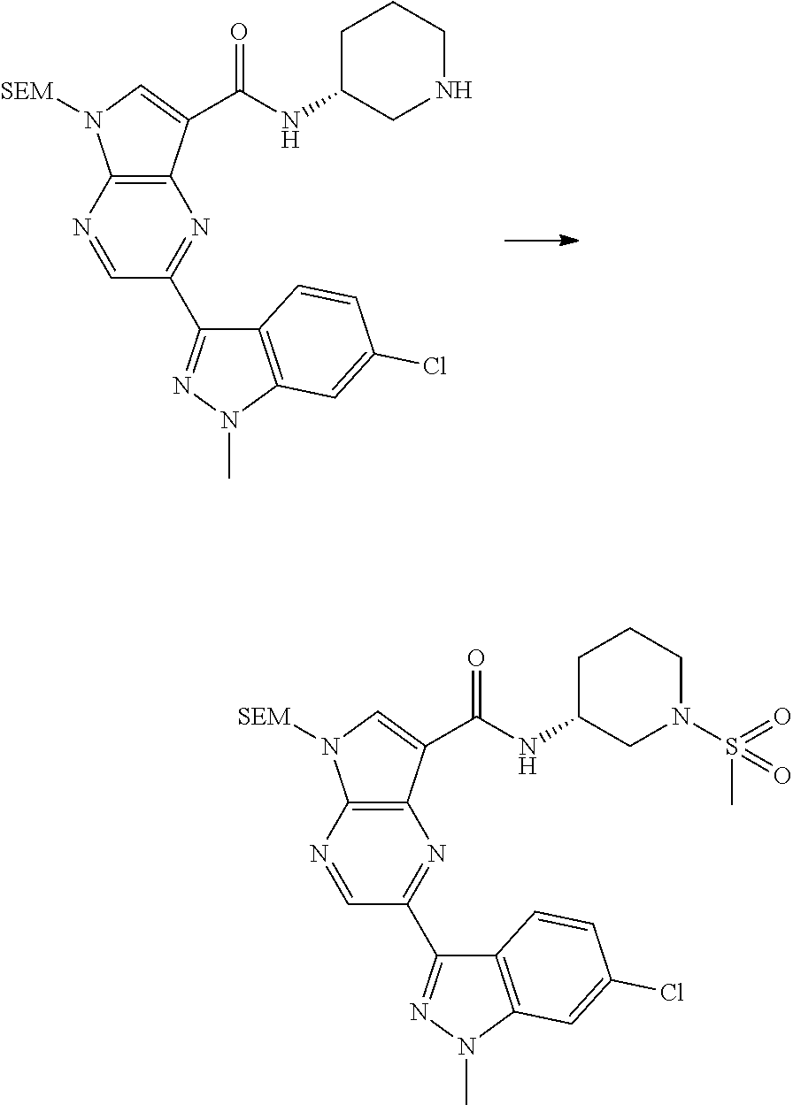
C12=C(N=CC(C3=NN(C)C4=C3C=CC(Cl)=C4)=N1)N([SEM])C=C2C(NC1CNCCC1)=O.C12=C(N=CC(C3=NN(C)C4=C3C=CC(Cl)=C4)=N1)N([SEM])C=C2C(NC1CN(S(=O)(C)=O)CCC1)=O
